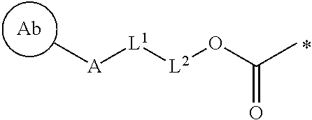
C[A][L1][L2]OC(C)=O.[Ab]
